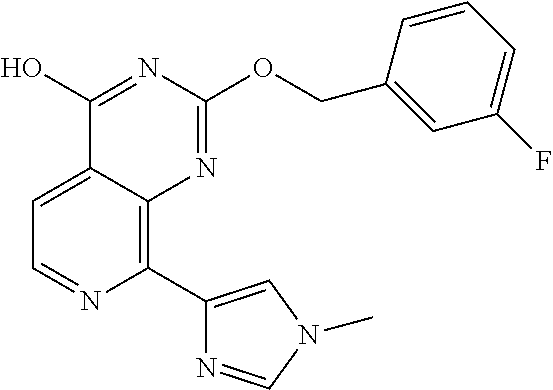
C1=C2C(=C(C3=CN(C)C=N3)N=C1)N=C(OCC1=CC(F)=CC=C1)N=C2O
